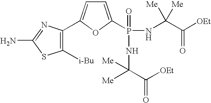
C1([i-Bu])=C(C2=CC=C(P(NC(C([OEt])=O)([Me])[Me])(=O)NC(C(=O)[OEt])([Me])[Me])O2)N=C(N)S1
